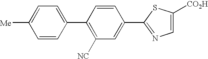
C1=CC(C2=C([NC])C=C(C3=NC=C([CO2H])S3)C=C2)=CC=C1[Me]
